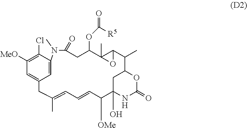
C1=C2C=C(C(Cl)=C1[MeO])N(C)C(=O)CC(OC([R5])=O)C1(C)C(C(C)C3OC(=O)NC(O)(C([OMe])C=CC=C(C)C2)C3)O1
